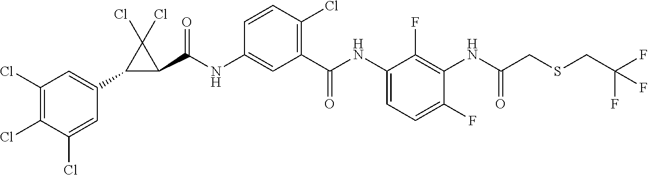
C1(Cl)=C(Cl)C(Cl)=CC(C2C(C(NC3=CC(C(NC4=CC=C(F)C(NC(CSCC(F)(F)F)=O)=C4F)=O)=C(Cl)C=C3)=O)C2(Cl)Cl)=C1
